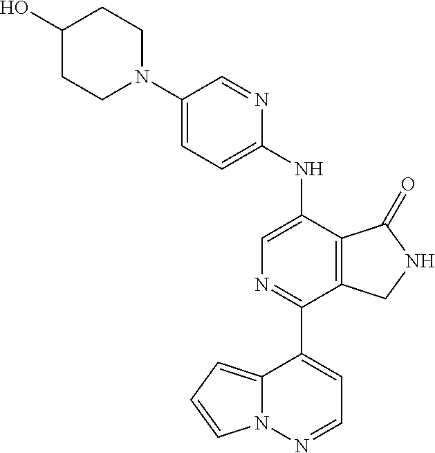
C1(N2CCC(O)CC2)=CC=C(NC2=CN=C(C3=CC=NN4C3=CC=C4)C3=C2C(=O)NC3)N=C1
